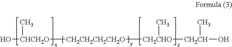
O[CHCH2O]([CH2CH2CH2CH2O][CH2CHO]([CH2CH](O)C)C)C
